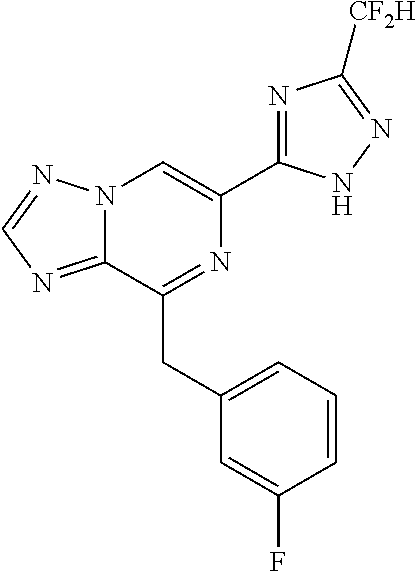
N12C(=NC=N1)C(CC1=CC=CC(F)=C1)=NC(C1=NC([CF2H])=NN1)=C2
